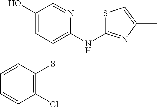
C1(O)=CC(SC2=C(Cl)C=CC=C2)=C(NC2=NC(C)=CS2)N=C1
